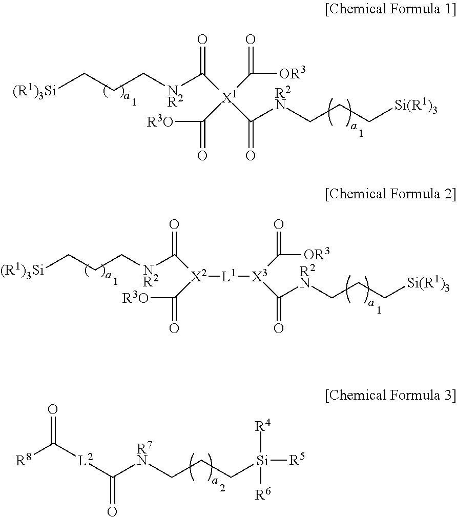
[(R1)3Si]CCC[NR2]C(=O)[X2](C(=O)[R3O])[L1][X3](C(=O)[R2N]CCC[Si(R1)3])C(=O)[OR3].O=C([L2]C(=O)[R7N]CCC[Si]([R5])([R4])[R6])[R8].[(R1)3Si]CCC[NR2]C(=O)[X1](C(=O)[R2N]CCC[Si(R1)3])(C(=O)[OR3])C(=O)[R3O]
